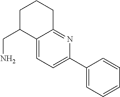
C12=CC=C(C3=CC=CC=C3)N=C1CCCC2CN
